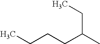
C(C(C)CCCC)C
